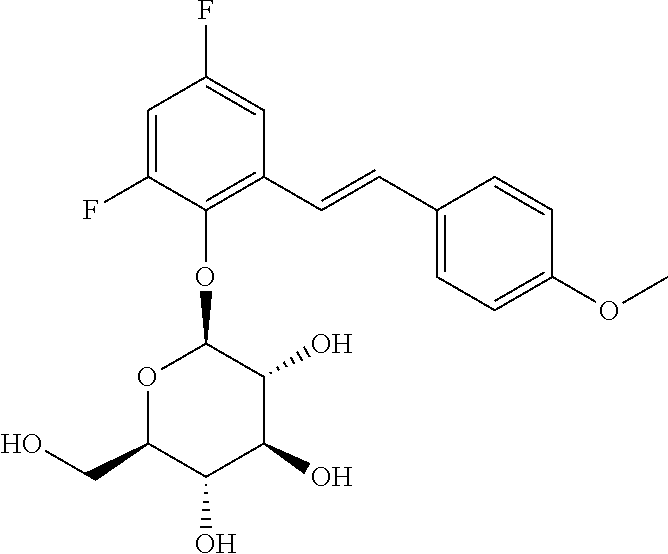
C1(F)=CC(F)=CC(C=CC2=CC=C(OC)C=C2)=C1OC1OC(CO)C(O)C(O)C1O
